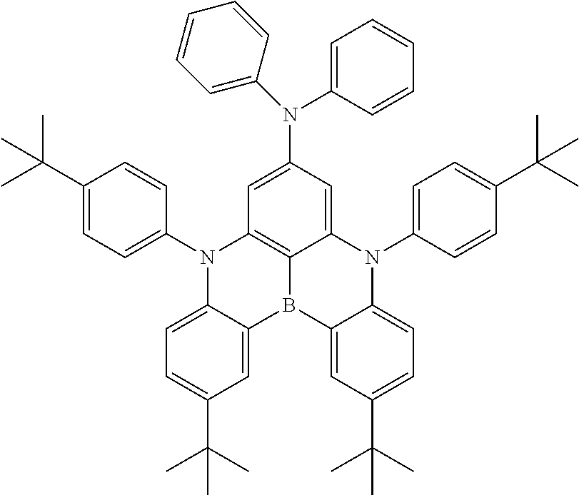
C1=C(C(C)(C)C)C=CC(N2C3=C4C(=CC(N(C5=CC=CC=C5)C5=CC=CC=C5)=C3)N(C3=CC=C(C(C)(C)C)C=C3)C3=CC=C(C(C)(C)C)C=C3B4C3=CC(C(C)(C)C)=CC=C23)=C1
